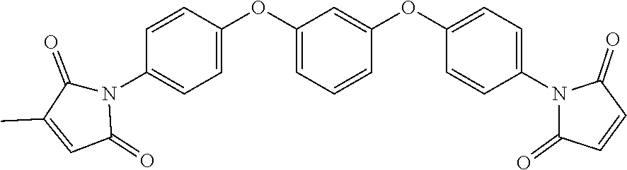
C1=CC(OC2=CC=CC(OC3=CC=C(N4C(=O)C=CC4=O)C=C3)=C2)=CC=C1N1C(=O)C(C)=CC1=O
